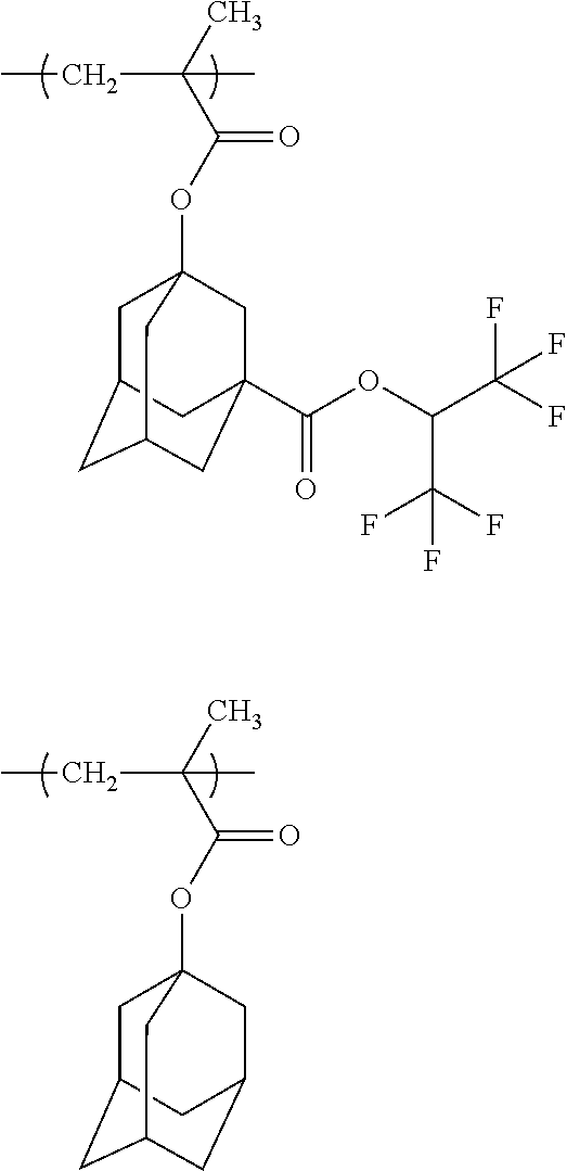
C1C2CC3CC(C(OC(C(F)(F)F)C(F)(F)F)=O)(CC1(OC(C(C)(CC)C)=O)C3)C2.C1C2CC3CC(CC1(OC(C(C)(CC)C)=O)C3)C2
